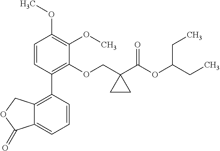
C1=CC(C2=C3C(=CC=C2)C(=O)OC3)=C(OCC2(C(OC(CC)CC)=O)CC2)C(OC)=C1OC
